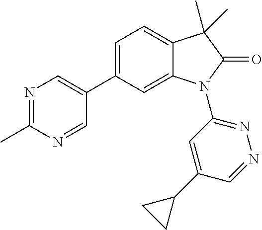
C1=C(C2=CN=C(C)N=C2)C=C2C(=C1)C(C)(C)C(=O)N2C1=NN=CC(C2CC2)=C1
